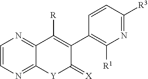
C1=CN=C2C(=N1)C([R])=C(C1=C([R1])N=C([R3])C=C1)C(=[X])[Y]2
